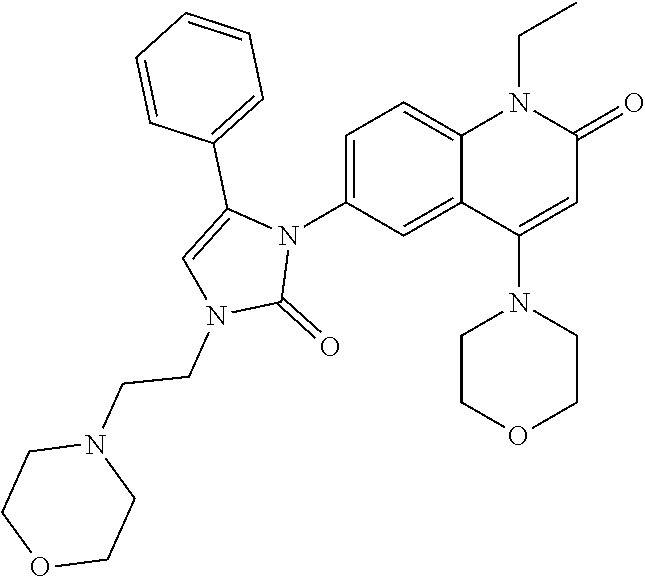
N1(C2=CC=C3C(=C2)C(N2CCOCC2)=CC(=O)N3CC)C(C2=CC=CC=C2)=CN(CCN2CCOCC2)C1=O
